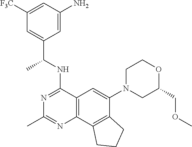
C12=C(C3=C(C(N4CC(COC)OCC4)=C1)CCC3)N=C(C)N=C2NC(C1=CC([F3C])=CC(N)=C1)C
